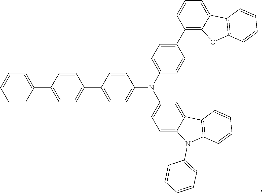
C1(N(C2=CC=C(C3=C4C(=CC=C3)C3=C(O4)C=CC=C3)C=C2)C2=CC=C3C(=C2)C2=C(N3C3=CC=CC=C3)C=CC=C2)=CC=C(C2=CC=C(C3=CC=CC=C3)C=C2)C=C1
